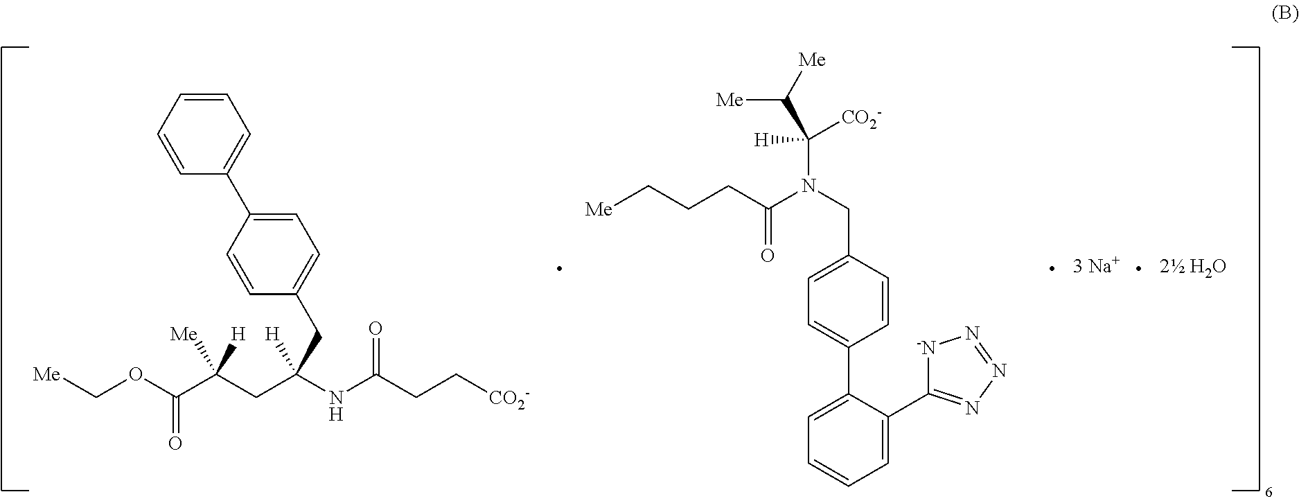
[Me]COC(C(CC(NC(CC[CO2-])=O)(CC1=CC=C(C2=CC=CC=C2)C=C1)[H])([H])[Me])=O.C1(CN(C(CCC[Me])=O)C([CO2-])(C([Me])[Me])[H])=CC=C(C2=CC=CC=C2C2=NN=N[-N]2)C=C1
